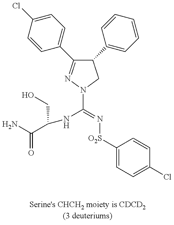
C1(C2=CC=CC=C2)C(C2=CC=C(Cl)C=C2)=NN(C(=N[O2S]C2=CC=C(Cl)C=C2)NC(C(N)=O)CO)C1
